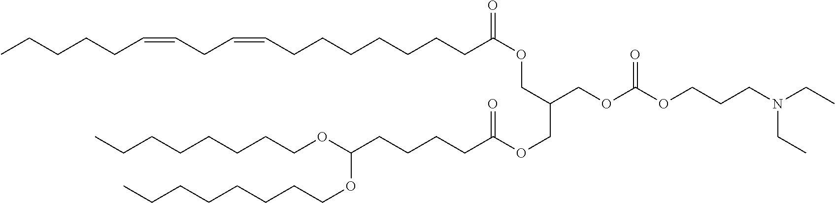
CCCCCC=CCC=CCCCCCCCC(OCC(COC(CCCCC(OCCCCCCCC)OCCCCCCCC)=O)COC(OCCCN(CC)CC)=O)=O
